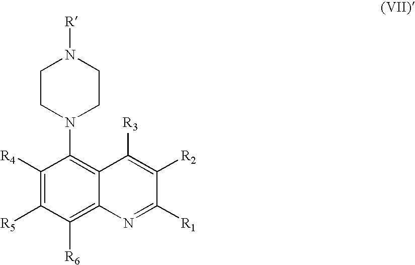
C1([R4])=C([R5])C([R6])=C2C(=C1N1CCN([R])CC1)C([R3])=C([R2])C([R1])=N2
